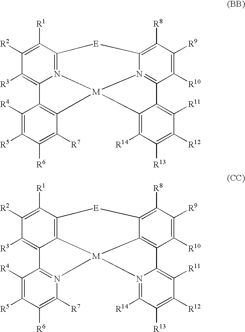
C1([R1])=C([R2])C([R3])=C2N3=C1[E]C1=C([R8])C([R9])=C([R10])C4=N1[M]3(C1=C2C([R4])=C([R5])C([R6])=C1[R7])C1=C([R14])C([R13])=C([R12])C([R11])=C41.C1([R1])=C([R2])C([R3])=C2C3=C1[E]C1=C([R8])C([R9])=C([R10])C4=C1[M]3(N1=C2C([R4])=C([R5])C([R6])=C1[R7])N1=C([R14])C([R13])=C([R12])C([R11])=C41
